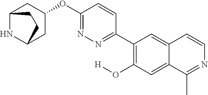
C12NC(CC(OC3=NN=C(C4=C(O[H])C=C5C(=C4)C=CN=C5C)C=C3)C1)CC2
